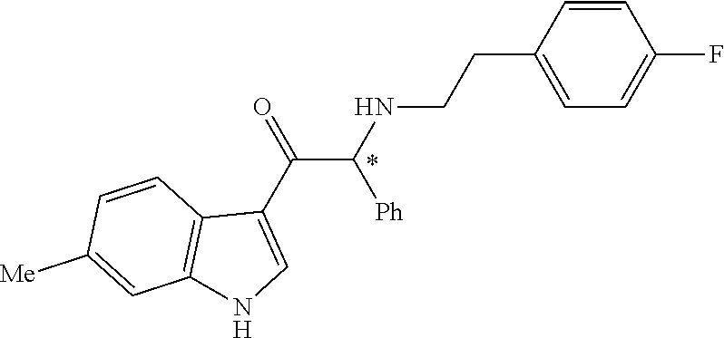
C1=CC(CCNC(C(C2=CNC3=C2C=CC([Me])=C3)=O)[Ph])=CC=C1F
